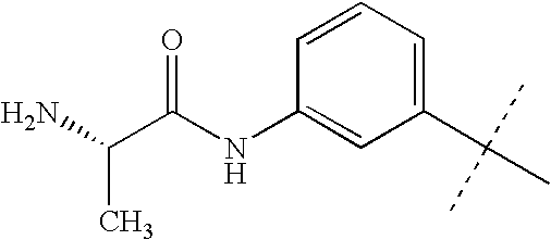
C1(C(C)(C)C)=CC=CC(NC(C(N)C)=O)=C1
